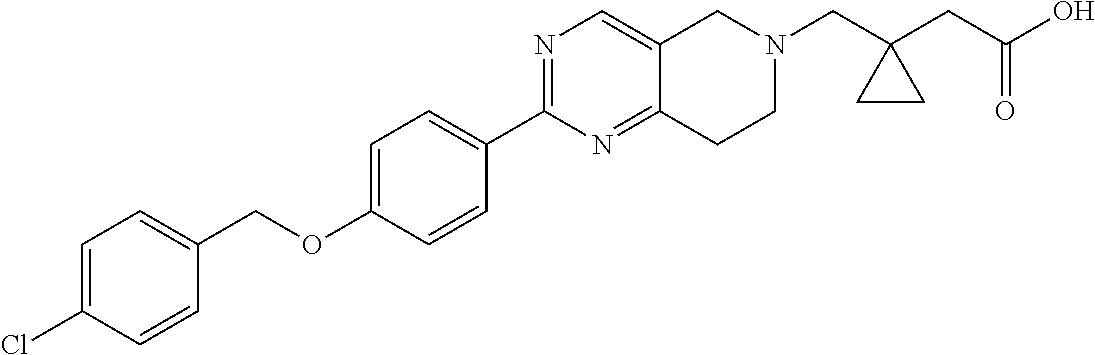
C1=C(Cl)C=CC(COC2=CC=C(C3=NC=C4C(=N3)CCN(CC3(CC(O)=O)CC3)C4)C=C2)=C1
